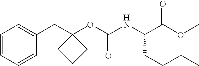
C1=CC=CC(CC2(OC(NC(C(OC)=O)CCCC)=O)CCC2)=C1
